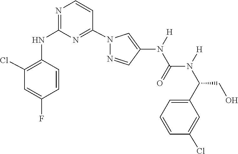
N(C(N(C(CO)C1=CC=CC(Cl)=C1)[H])=O)(C1=CN(C2=NC(NC3=C(Cl)C=C(F)C=C3)=NC=C2)N=C1)[H]
